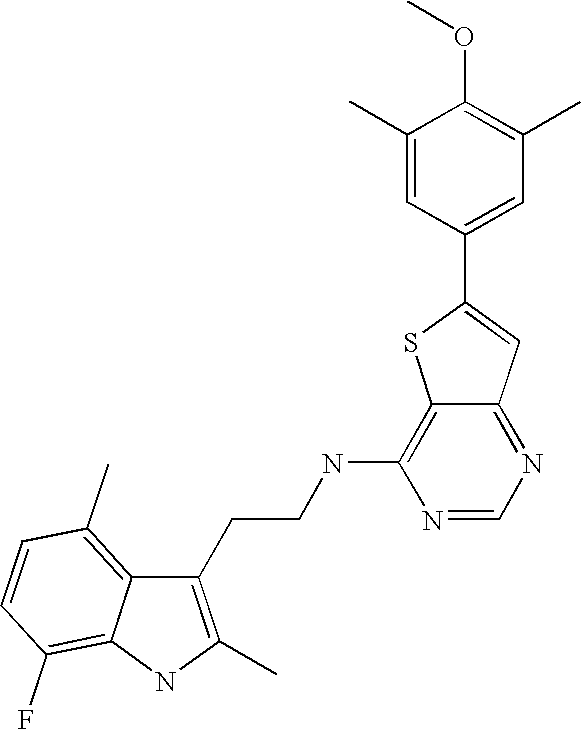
C1(CCNC2=C3C(=NC=N2)C=C(C2=CC(C)=C(OC)C(C)=C2)S3)=C(C)NC2=C(F)C=CC(C)=C12
